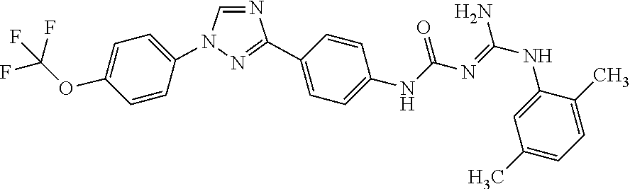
C1=NC(C2=CC=C(NC(N=C(NC3=CC(C)=CC=C3C)N)=O)C=C2)=NN1C1=CC=C(OC(F)(F)F)C=C1
